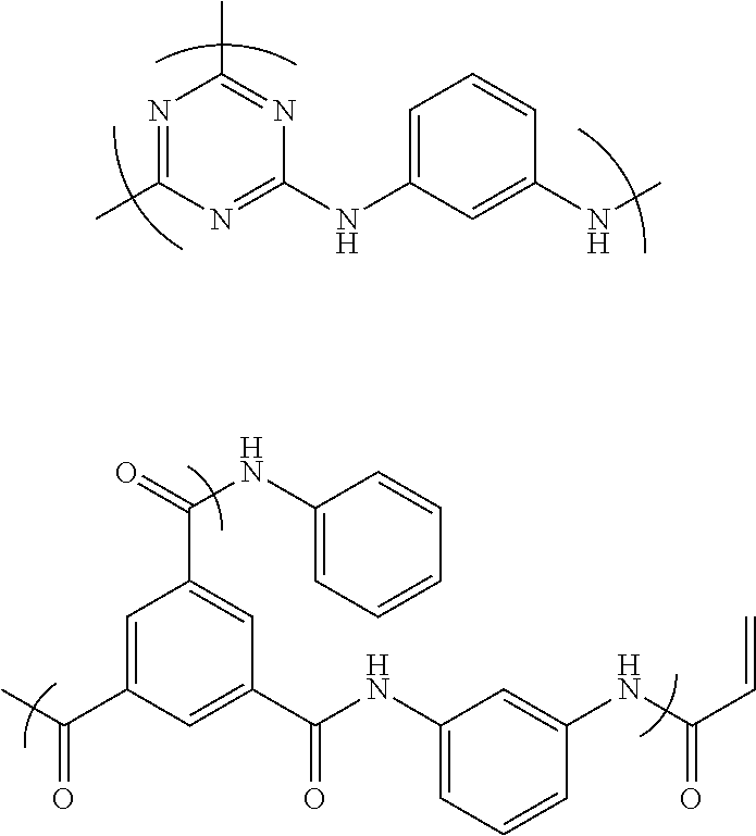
C1(NC2=CC=CC(NC)=C2)=NC(C)=NC(C)=N1.C1=C(C(=O)C)C=C(C(=O)NC2=CC=CC(NC(=O)C=C)=C2)C=C1C(NC1=CC=CC=C1)=O
